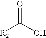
O=C([R2])O
